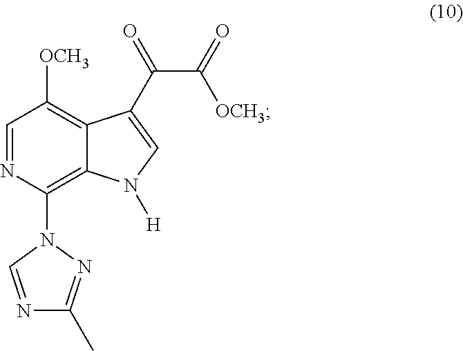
N1=CC([OCH3])=C2C(=C1N1N=C(C)N=C1)N([H])C=C2C(C([OCH3])=O)=O
